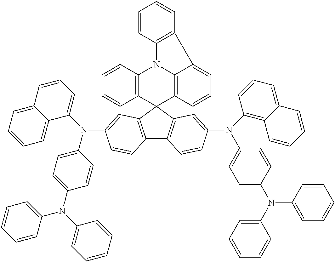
C12=C(C3(C4=C5N1C1=C(C5=CC=C4)C=CC=C1)C1=C(C4=C3C=C(N(C3=C5C(=CC=C3)C=CC=C5)C3=CC=C(N(C5=CC=CC=C5)C5=CC=CC=C5)C=C3)C=C4)C=CC(N(C3=CC=CC4=CC=CC=C34)C3=CC=C(N(C4=CC=CC=C4)C4=CC=CC=C4)C=C3)=C1)C=CC=C2
